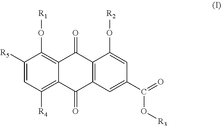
C1([R5])=CC([R4])=C2C(=C1O[R1])C(=O)C1=C(C2=O)C=C(C(=O)O[R3])C=C1O[R2]
